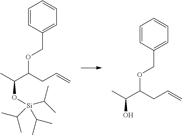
C(O)(C)C(CC=C)OCC1=CC=CC=C1.C(O[Si](C(C)C)(C(C)C)C(C)C)(C)C(CC=C)OCC1=CC=CC=C1
